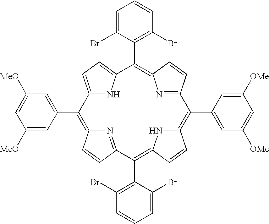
C12=CC=C(N1)C(C1=C(Br)C=CC=C1Br)=C1N=C(C=C1)C(C1=CC([OMe])=CC([OMe])=C1)=C1NC(=C(C3=C(Br)C=CC=C3Br)C3=NC(=C2C2=CC([MeO])=CC([MeO])=C2)C=C3)C=C1
